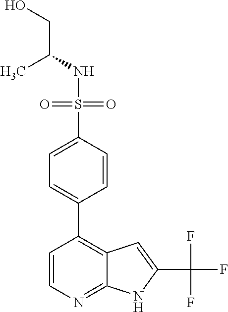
C(NS(=O)(=O)C1=CC=C(C2=C3C(=NC=C2)NC(C(F)(F)F)=C3)C=C1)(CO)C
